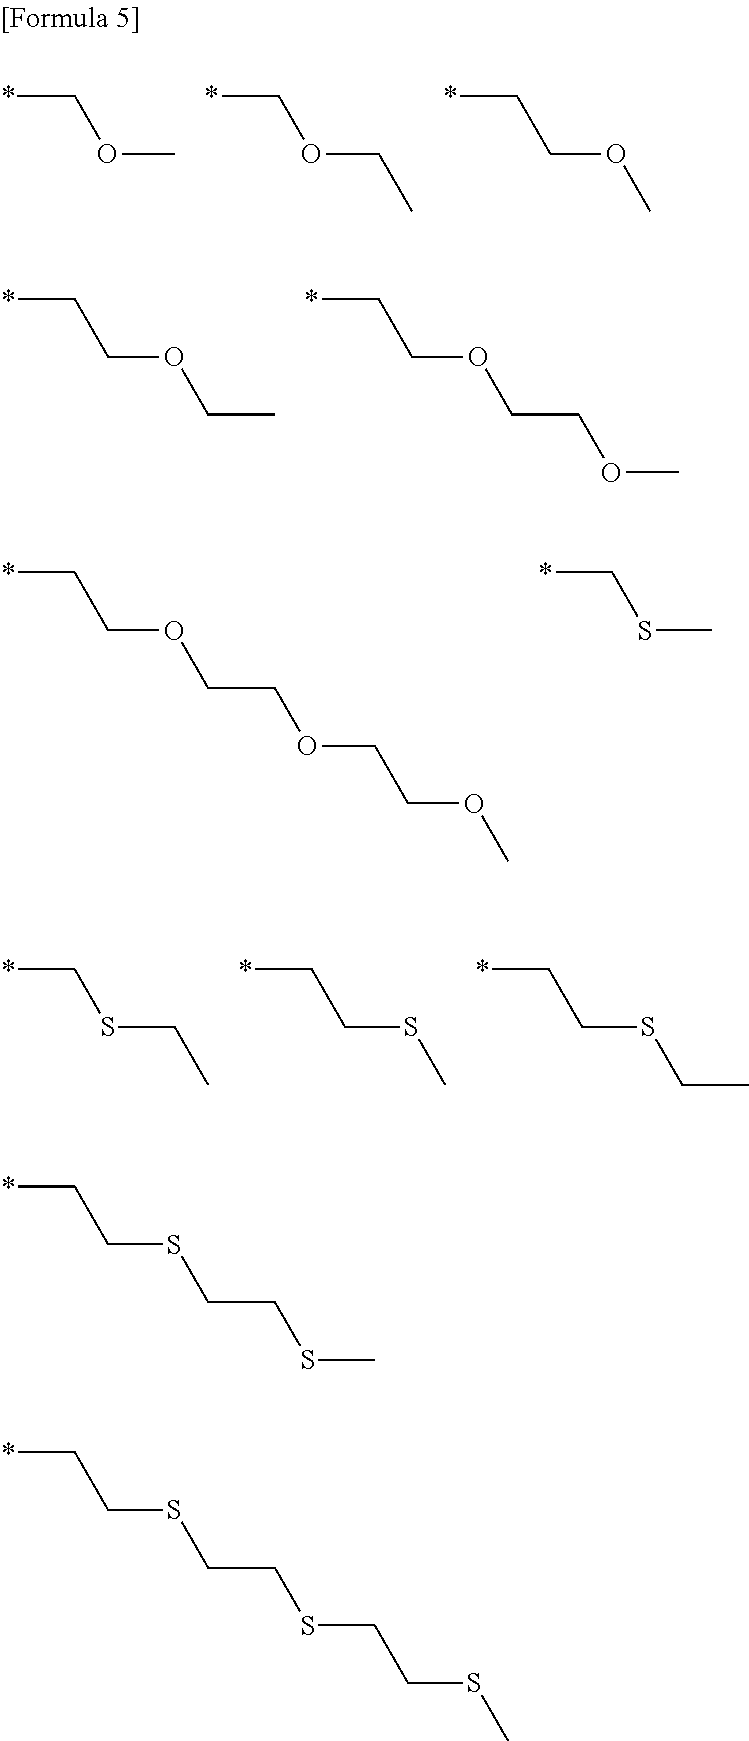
*COC.*COCC.*CCOC.*CCOCC.*CCOCCOC.*CCOCCOCCOC.*CSC.*CSCC.*CCSC.*CCSCC.*CCSCCSC.*CCSCCSCCSC
